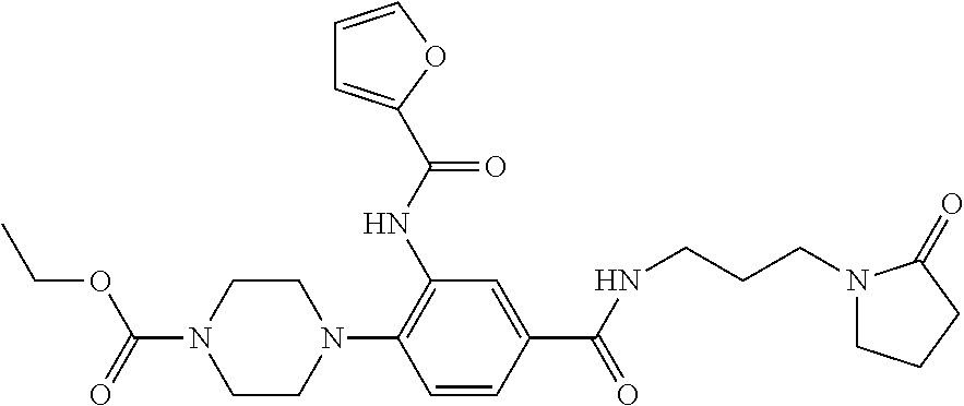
O=C(OCC)N1CCN(C2=C(NC(=O)C3=CC=CO3)C=C(C(=O)NCCCN3CCCC3=O)C=C2)CC1
